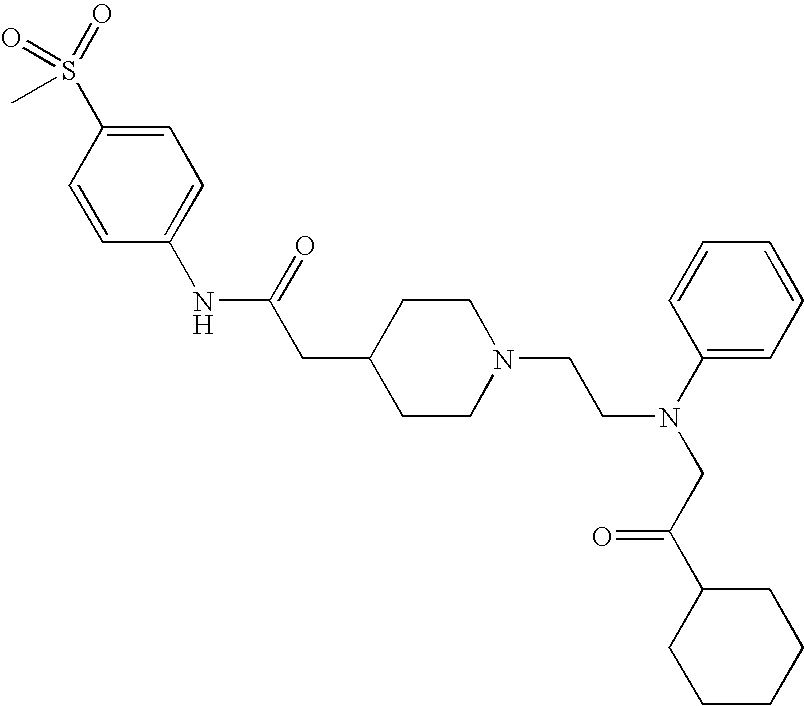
C1(NC(=O)CC2CCN(CCN(CC(C3CCCCC3)=O)C3=CC=CC=C3)CC2)=CC=C(S(=O)(=O)C)C=C1
